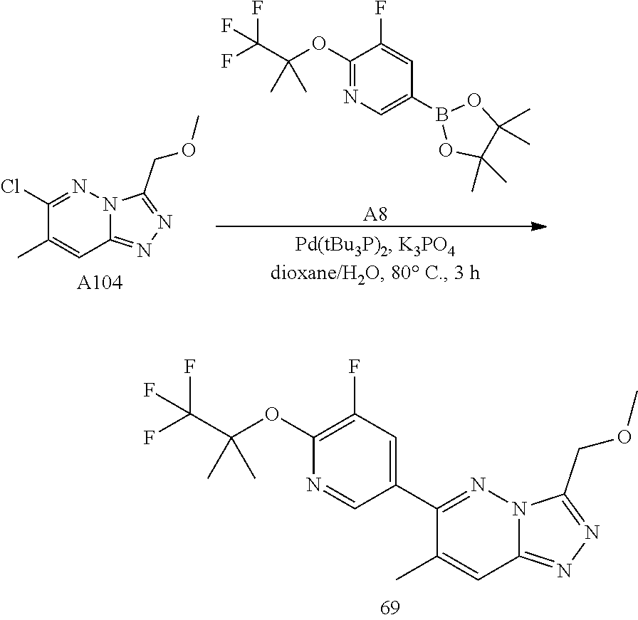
C1(OC(C(F)(F)F)(C)C)=C(F)C=C(C2=NN3C(=NN=C3COC)C=C2C)C=N1.C1(OC(C(F)(F)F)(C)C)=NC=C(B2OC(C)(C)C(C)(C)O2)C=C1F.[A8].C1(Cl)=NN2C(=NN=C2COC)C=C1C.[A104]
